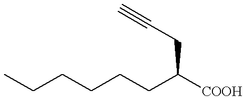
CCCCCCC([COOH])CC#C
